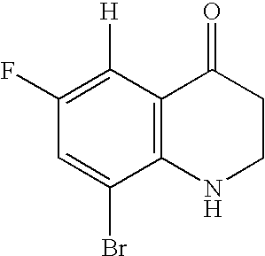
C1([H])=C(F)C=C(Br)C2=C1C(=O)CCN2
